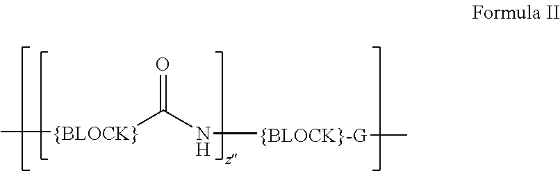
C[{BLOCK}]C(N[{BLOCK}-G]C)=O
